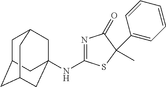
N1=C(NC23CC4CC(CC(C2)C4)C3)SC(C2=CC=CC=C2)(C)C1=O
